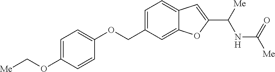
C1=C(COC2=CC=C(OC[Me])C=C2)C=C2C(=C1)C=C(C([Me])NC([Me])=O)O2
